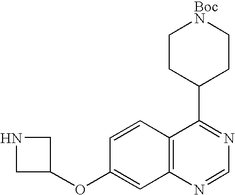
C1CC(C2=NC=NC3=C2C=CC(OC2CNC2)=C3)CC[BocN]1
